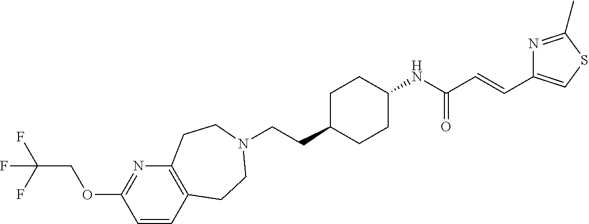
C(CC1CCC(NC(C=CC2=CSC(C)=N2)=O)CC1)N1CCC2=C(N=C(OCC(F)(F)F)C=C2)CC1
